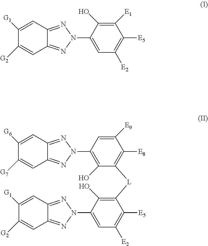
C1([G1])=CC2=NN(C3=CC([E2])=C([E5])C([E1])=C3O)N=C2C=C1[G2].C1([G6])=CC2=NN(C3=C(O)C([L]C4=C(O)C(N5N=C6C=C([G2])C([G1])=CC6=N5)=CC([E2])=C4[E5])=C([E8])C([E9])=C3)N=C2C=C1[G7]
